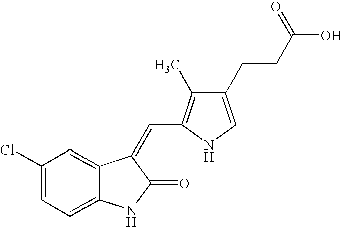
C1(Cl)=CC=C2C(=C1)C(=CC1=C(C)C(CCC(O)=O)=CN1)C(=O)N2
